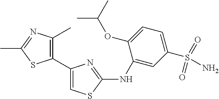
C1(C2=CSC(NC3=CC(S(N)(=O)=O)=CC=C3OC(C)C)=N2)=C(C)N=C(C)S1
